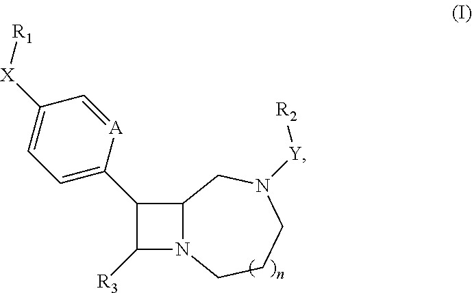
C12N(C([R3])C1C1=CC=C([X][R1])C=[A]1)CCCN([Y][R2])C2
